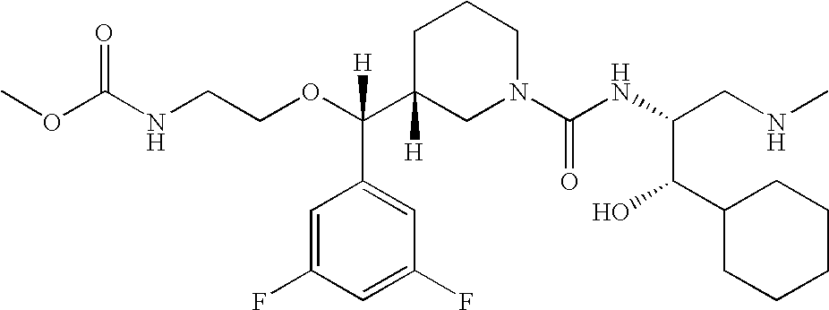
O=C(NCCOC(C1([H])CN(C(NC(CNC)C(C2CCCCC2)O)=O)CCC1)(C1=CC(F)=CC(F)=C1)[H])OC
